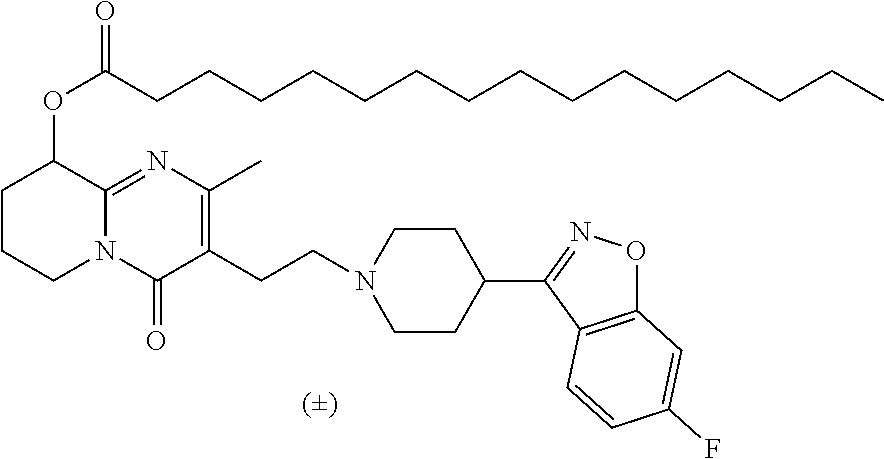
O(C(CCCCCCCCCCCCCCC)=O)C1CCCN2C1=NC(C)=C(CCN1CCC(C3=NOC4=C3C=CC(F)=C4)CC1)C2=O
